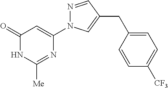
N1C(=O)C=C(N2N=CC(CC3=CC=C([CF3])C=C3)=C2)N=C1[Me]
